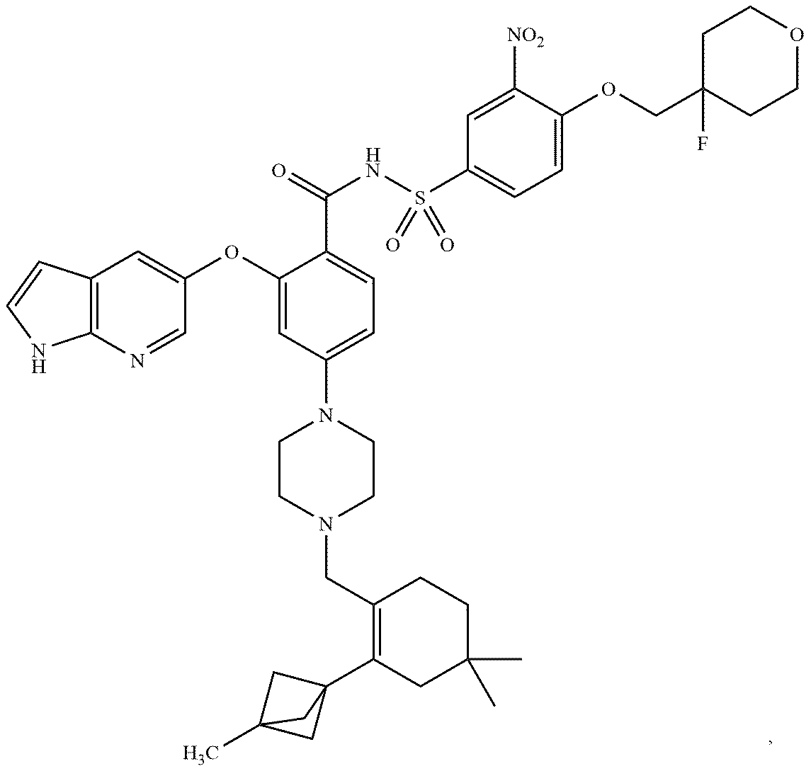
C1(CN2CCN(C3=CC=C(C(NS(C4=CC=C(OCC5(F)CCOCC5)C([NO2])=C4)(=O)=O)=O)C(OC4=CC5=C(N=C4)NC=C5)=C3)CC2)=C(C23CC(C)(C2)C3)CC(C)(C)CC1
